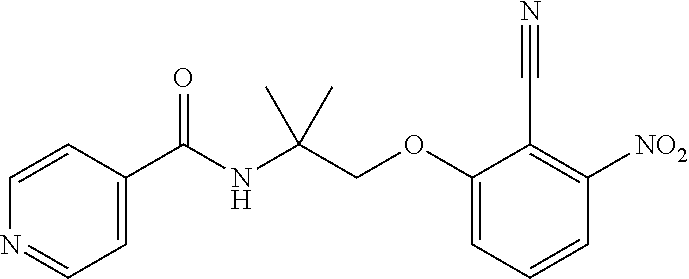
C1=CC(C(NC(COC2=CC=CC([NO2])=C2C#N)(C)C)=O)=CC=N1
